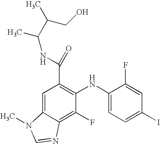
C(C1=C(NC2=CC=C(I)C=C2F)C(F)=C2C(=C1)N(C)C=N2)(NC(C(C)CO)C)=O
